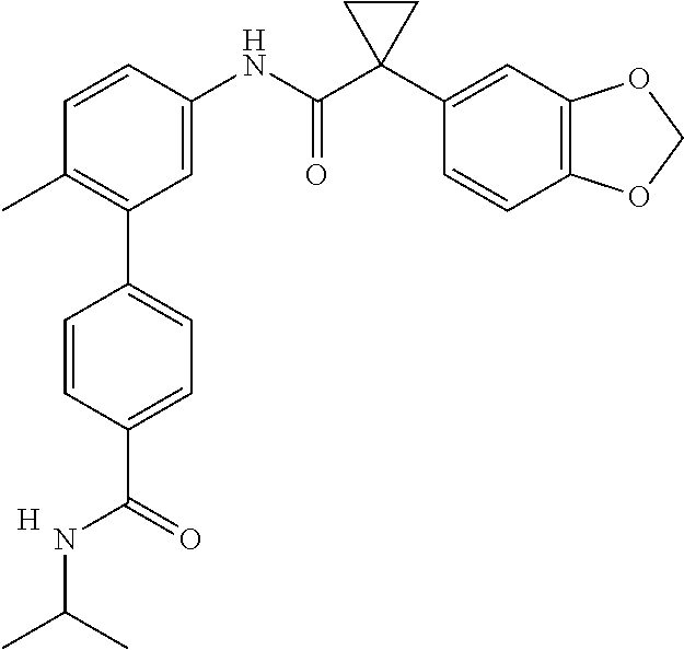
C1=C(NC(C2(C3=CC4=C(C=C3)OCO4)CC2)=O)C=CC(C)=C1C1=CC=C(C(=O)NC(C)C)C=C1.[H]
